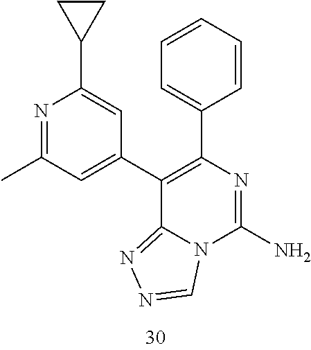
N1=C(C)C=C(C2=C(C3=CC=CC=C3)N=C(N)N3C2=NN=C3)C=C1C1CC1
